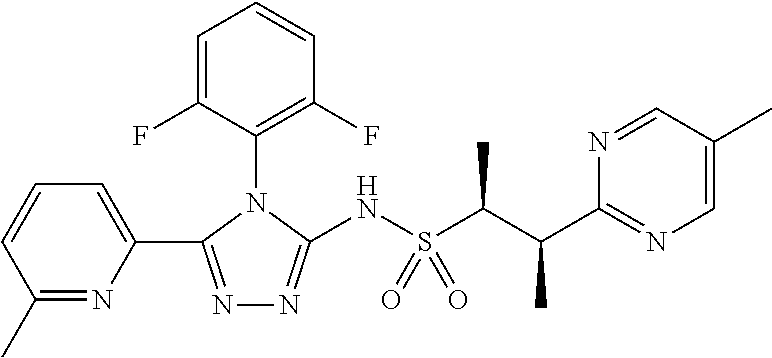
C1(C)=NC(C2=NN=C(NS(C(C(C3=NC=C(C)C=N3)C)C)(=O)=O)N2C2=C(F)C=CC=C2F)=CC=C1
